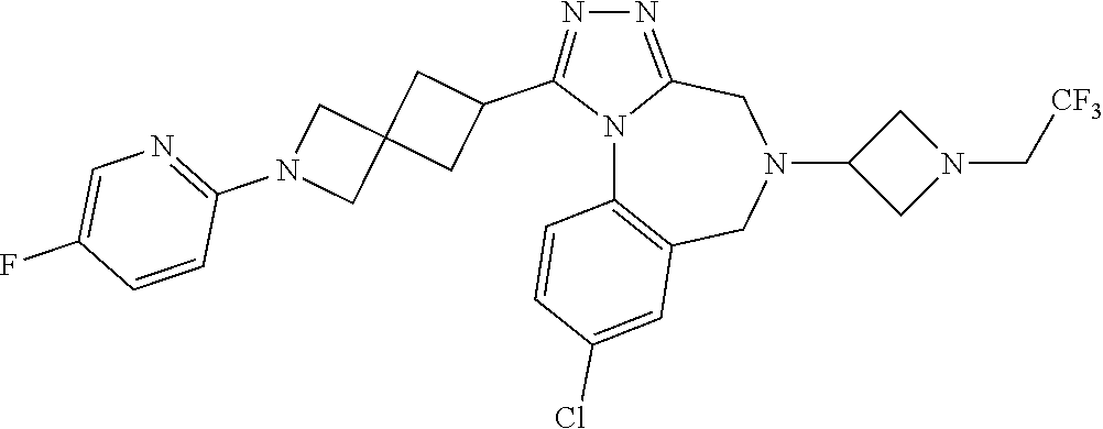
N12C3=C(CN(C4CN(C[CF3])C4)CC1=NN=C2C1CC2(C1)CN(C1=NC=C(F)C=C1)C2)C=C(Cl)C=C3
